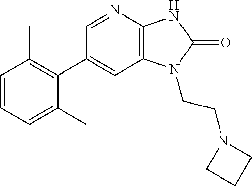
C1(C2=C(C)C=CC=C2C)=CC2=C(N=C1)NC(=O)N2CCN1CCC1
